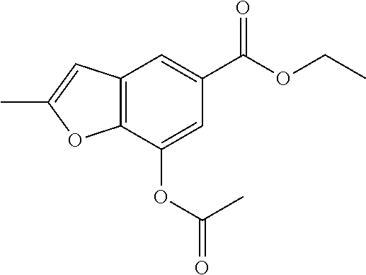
C12=C(C(OC(=O)C)=CC(C(OCC)=O)=C1)OC(C)=C2
